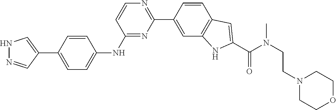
N1=C(NC2=CC=C(C3=CNN=C3)C=C2)C=CN=C1C1=CC2=C(C=C1)C=C(C(=O)N(CCN1CCOCC1)C)N2
